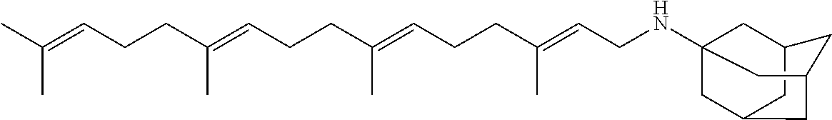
C(C(=CCCC(=CCCC(=CCNC12CC3CC(CC(C1)C3)C2)C)C)C)CC=C(C)C
